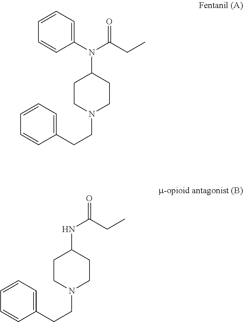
C1(N(C(CC)=O)C2CCN(CCC3=CC=CC=C3)CC2)=CC=CC=C1.N(C(CC)=O)C1CCN(CCC2=CC=CC=C2)CC1
